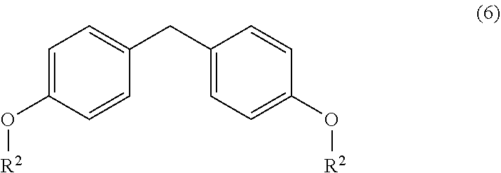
C1=C(O[R2])C=CC(CC2=CC=C(O[R2])C=C2)=C1
